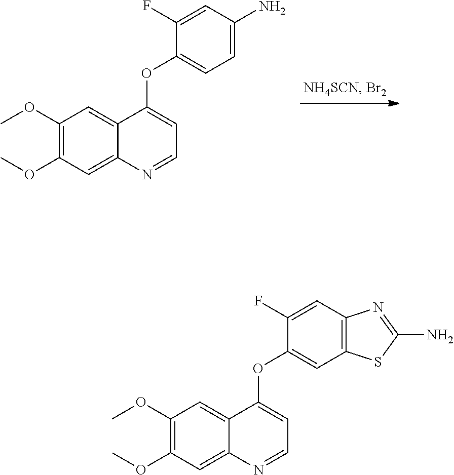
C12=CC(OC)=C(OC)C=C1C(OC1=CC=C(N)C=C1F)=CC=N2.C12=CC(OC)=C(OC)C=C1C(OC1=CC3=C(C=C1F)N=C(N)S3)=CC=N2
